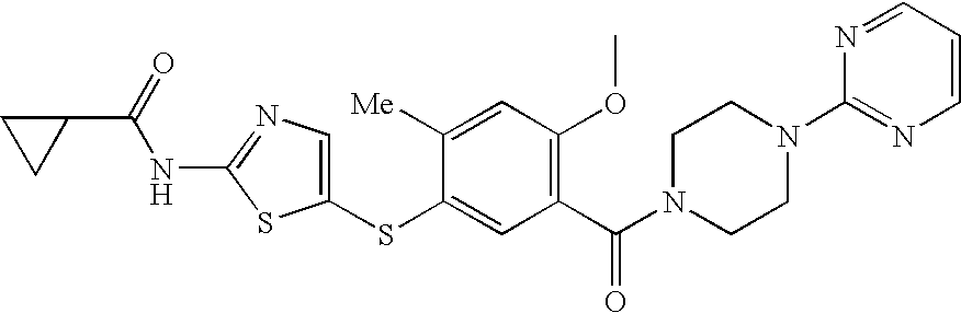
C1(SC2=CC(C(N3CCN(C4=NC=CC=N4)CC3)=O)=C(OC)C=C2[Me])=CN=C(NC(=O)C2CC2)S1
